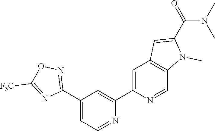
N1=CC=C(C2=NOC([F3C])=N2)C=C1C1=CC2=C(C=N1)N(C)C(C(=O)N(C)C)=C2
